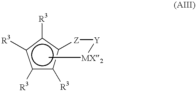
c1([R3])c([R3])c([Z][Y][MX2]C)c([R3])c1[R3]
